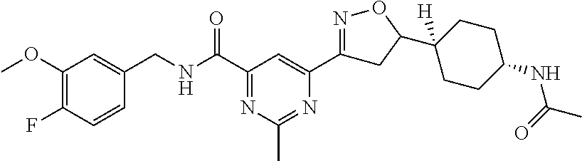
C1(OC)=C(F)C=CC(CNC(C2=NC(C)=NC(C3=NOC(C4([H])CCC(NC(=O)C)CC4)C3)=C2)=O)=C1
